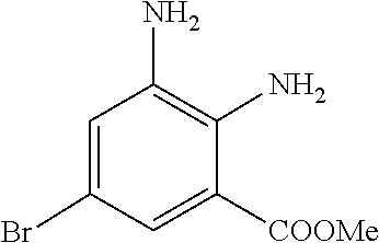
C1(N)=C(N)C([COOMe])=CC(Br)=C1
